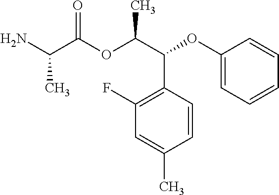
CC(C(=O)OC(C(C1=C(F)C=C(C)C=C1)OC1=CC=CC=C1)C)N
